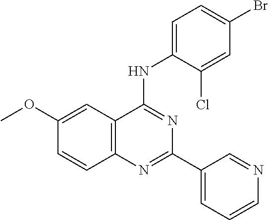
C1(OC)=CC2=C(C=C1)N=C(C1=CC=CN=C1)N=C2NC1=CC=C(Br)C=C1Cl
